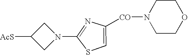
[AcS]C1CN(C2=NC([CO]N3CCOCC3)=CS2)C1
